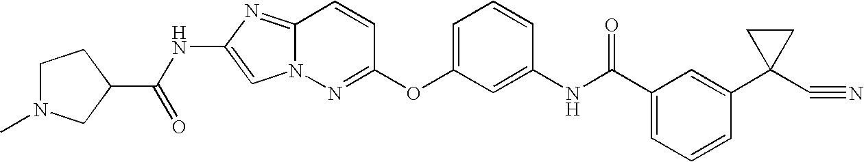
C1N(C)CC(C(=O)NC2=CN3C(=N2)C=CC(OC2=CC=CC(NC(=O)C4=CC=CC(C5(C#N)CC5)=C4)=C2)=N3)C1
